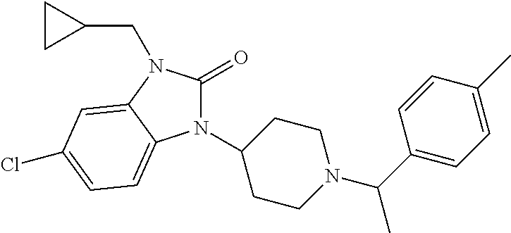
N1(C2CCN(C(C3=CC=C(C)C=C3)C)CC2)C(=O)N(CC2CC2)C2=CC(Cl)=CC=C12
